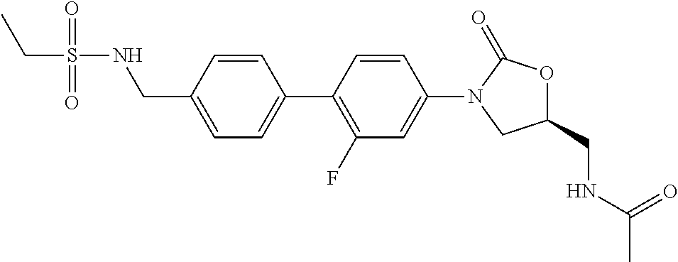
C(C1=CC=C(C2=C(F)C=C(N3C(=O)OC(CNC(=O)C)C3)C=C2)C=C1)NS(CC)(=O)=O
